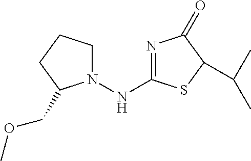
N1=C(NN2CCCC2COC)SC(C(C)C)C1=O
